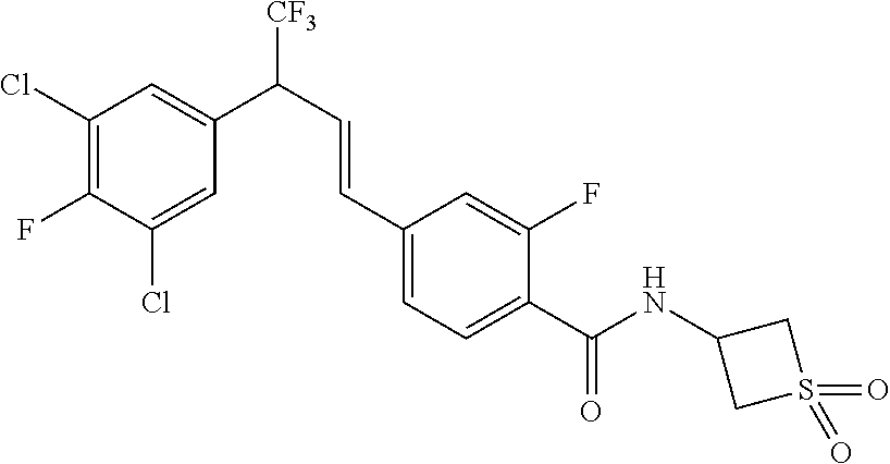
C1(Cl)=C(F)C(Cl)=CC(C(C=CC2=CC=C(C(NC3CS(=O)(=O)C3)=O)C(F)=C2)[CF3])=C1
